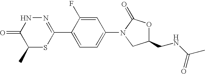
N1=C(C2=CC=C(N3CC(CNC(C)=O)OC3=O)C=C2F)SC(C)C(=O)N1
